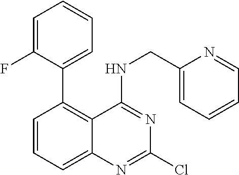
C1(F)=CC=CC=C1C1=C2C(=CC=C1)N=C(Cl)N=C2NCC1=CC=CC=N1
